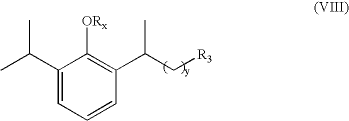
C1(C(C)C)=CC=CC(C(C[R3])C)=C1[ORx]
